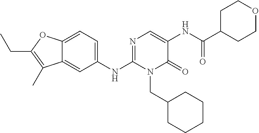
C1(NC2=NC=C(NC(C3CCOCC3)=O)C(=O)N2CC2CCCCC2)=CC=C2C(=C1)C(C)=C(CC)O2
